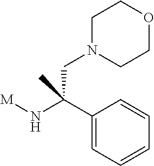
[M]NC(C1=CC=CC=C1)(CN1CCOCC1)C
